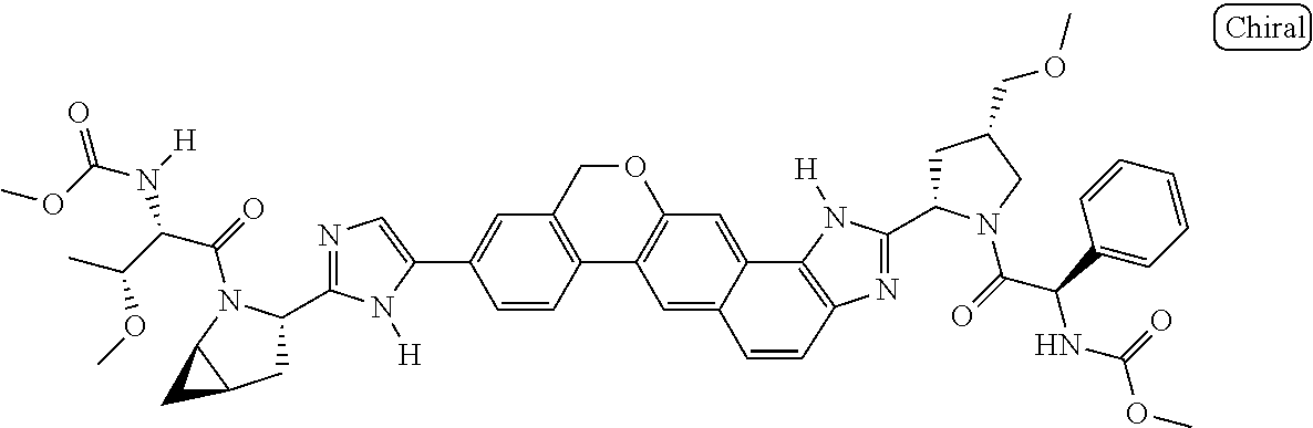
C1=C(C2=CC3=C(C4=C(C=C5C6=C(N=C(C7CC(COC)CN7C(=O)C(C7=CC=CC=C7)NC(=O)OC)N6[H])C=CC5=C4)OC3)C=C2)N([H])C(C2CC3C(N2C(=O)C(C(C)OC)N(C(OC)=O)[H])C3)=N1
